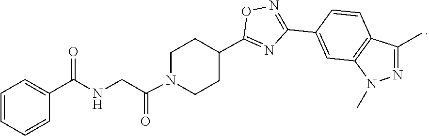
N1=C(C2CCN(C(CNC(C3=CC=CC=C3)=O)=O)CC2)ON=C1C1=CC2=C(C(C)=NN2C)C=C1
